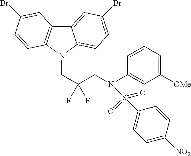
C12=CC(Br)=CC=C1N(CC(CN(C1=CC([OMe])=CC=C1)S(C1=CC=C([NO2])C=C1)(=O)=O)(F)F)C1=C2C=C(Br)C=C1
